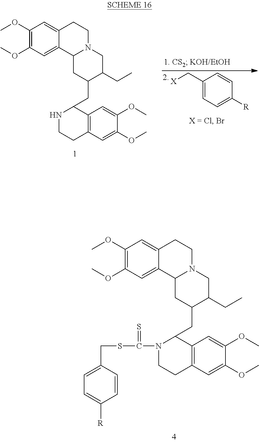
C1(OC)=C(OC)C=C2C(=C1)CCN1C2CC(CC2N(C(=S)SCC3=CC=C([R])C=C3)CCC3=C2C=C(OC)C(OC)=C3)C(CC)C1.C1(OC)=C(OC)C=C2C(=C1)CCN1C2CC(CC2NCCC3=C2C=C(OC)C(OC)=C3)C(CC)C1.C1(C[X])=CC=C([R])C=C1
